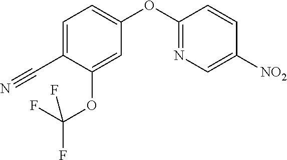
C1=C(OC(F)(F)F)C(C#N)=CC=C1OC1=NC=C([NO2])C=C1
